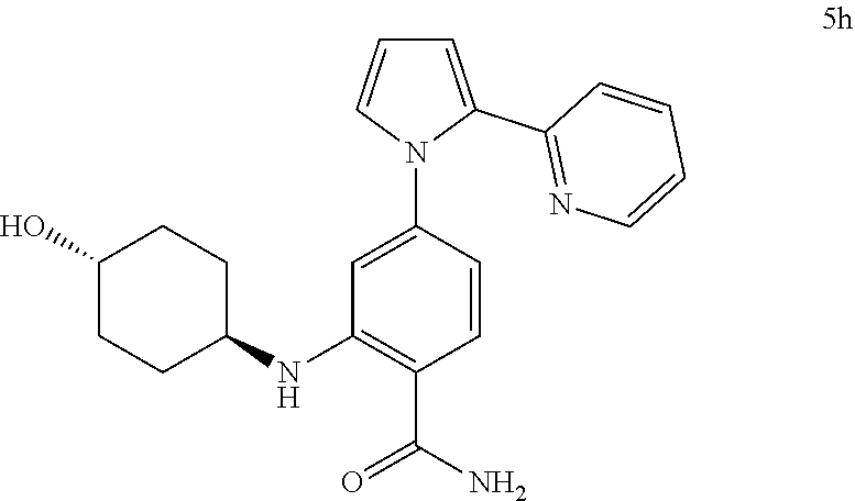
C1=C(C2=NC=CC=C2)N(C2=CC(NC3CCC(O)CC3)=C(C(N)=O)C=C2)C=C1
